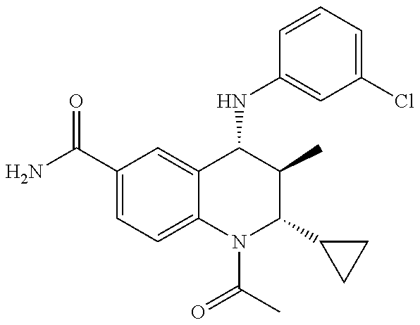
C1(C(=O)N)=CC=C2C(=C1)C(NC1=CC(Cl)=CC=C1)C(C)C(C1CC1)N2C(C)=O
